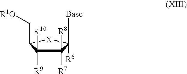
C1([R7])([R8])C([R9])([R10])C(C[R1O])[X]C1([Base])[R6]
